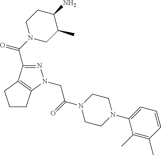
N1=C(C(N2CC(C)C(N)CC2)=O)C2=C(N1CC(=O)N1CCN(C3=CC=CC(C)=C3C)CC1)CCC2
